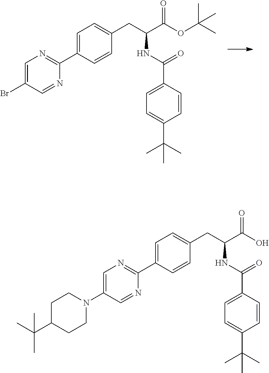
C1=C(C2=NC=C(Br)C=N2)C=CC(CC(C(OC(C)(C)C)=O)NC(=O)C2=CC=C(C(C)(C)C)C=C2)=C1.C1=C(C2=NC=C(N3CCC(C(C)(C)C)CC3)C=N2)C=CC(CC(C(O)=O)NC(=O)C2=CC=C(C(C)(C)C)C=C2)=C1
